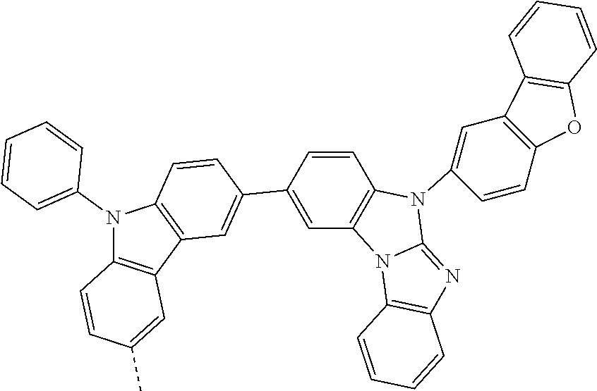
N1(C2=CC=CC=C2)C2=C(C3=C1C=CC(C1=CC4=C(C=C1)N(C1=CC5=C(C=C1)OC1=C5C=CC=C1)C1=NC5=C(N41)C=CC=C5)=C3)C=C(C)C=C2
